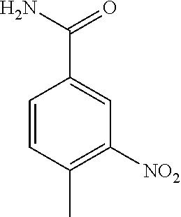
C1=CC(C)=C([NO2])C=C1C(N)=O
